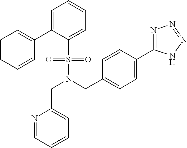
C1=CC=CC(C2=CC=CC=C2S(=O)(=O)N(CC2=CC=CC=N2)CC2=CC=C(C3=NN=NN3)C=C2)=C1
